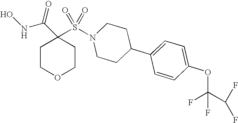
ONC(C1(S(N2CCC(C3=CC=C(OC(F)(F)C(F)F)C=C3)CC2)(=O)=O)CCOCC1)=O
